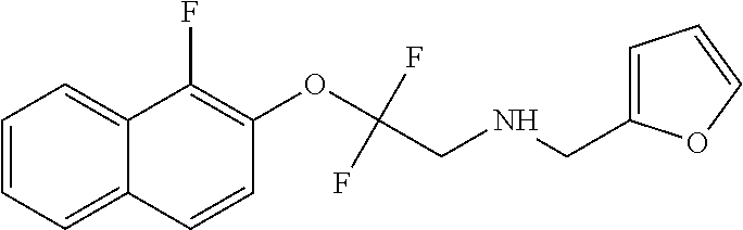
C1=CC=C2C(=C1)C(F)=C(OC(CNCC1=CC=CO1)(F)F)C=C2
